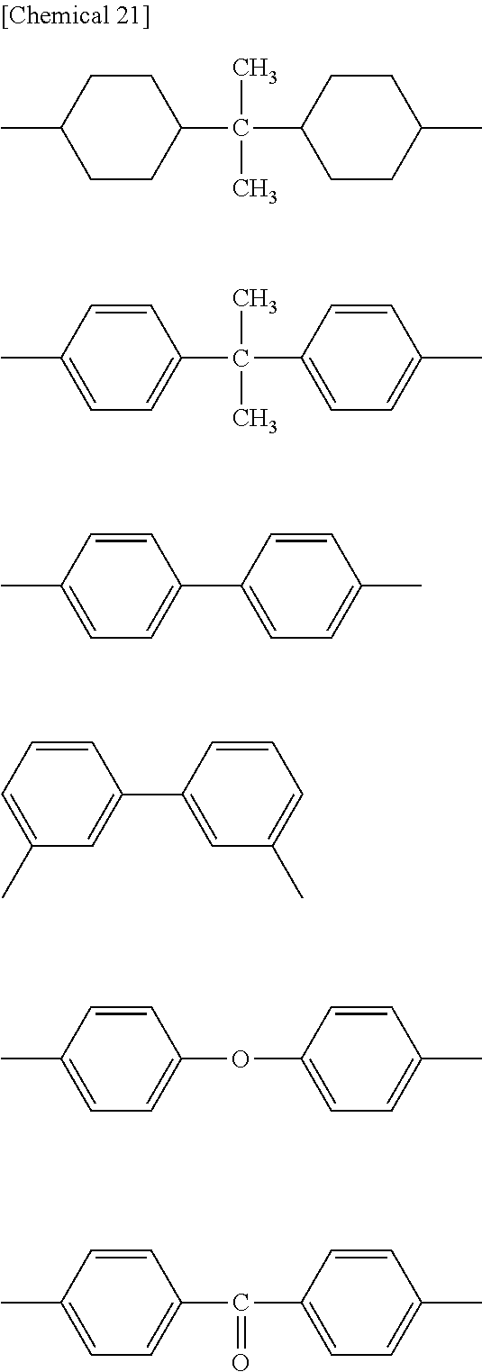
CC1CCC(C(C2CCC(C)CC2)(C)C)CC1.CC1=CC=C(C(C2=CC=C(C)C=C2)(C)C)C=C1.CC1=CC=C(C2=CC=C(C)C=C2)C=C1.C1=C(C)C=C(C2=CC(C)=CC=C2)C=C1.CC1=CC=C(OC2=CC=C(C)C=C2)C=C1.CC1=CC=C(C(C2=CC=C(C)C=C2)=O)C=C1
